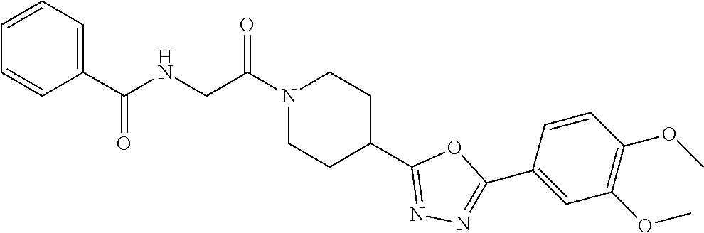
C1=CC=C(C(NCC(N2CCC(C3=NN=C(C4=CC(OC)=C(OC)C=C4)O3)CC2)=O)=O)C=C1
